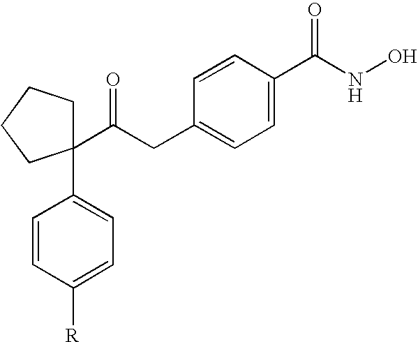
C1(C(CC2=CC=C(C(NO)=O)C=C2)=O)(C2=CC=C([R])C=C2)CCCC1
